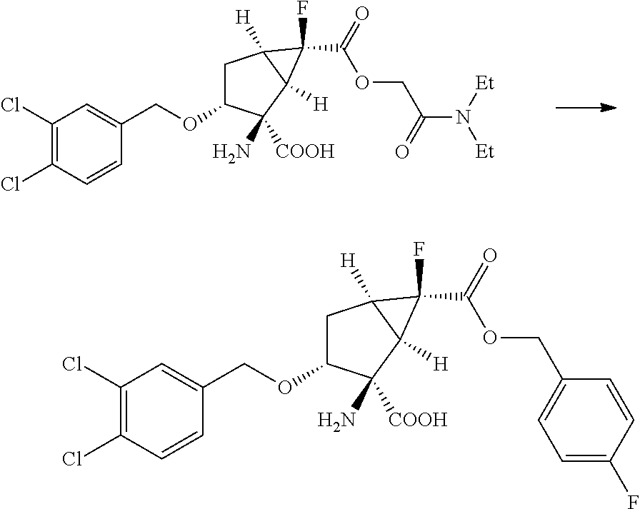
C1C(OCC2=CC(Cl)=C(Cl)C=C2)C(N)([COOH])C2([H])C1([H])C2(F)C(OCC(=O)N([Et])[Et])=O.C1C(OCC2=CC(Cl)=C(Cl)C=C2)C(N)([COOH])C2([H])C1([H])C2(F)C(OCC1=CC=C(F)C=C1)=O
